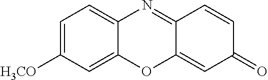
C1=C([H3CO])C=C2C(=C1)N=C1C(=CC(=O)C=C1)O2
